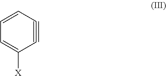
C1#CC=CC=C1[X]
